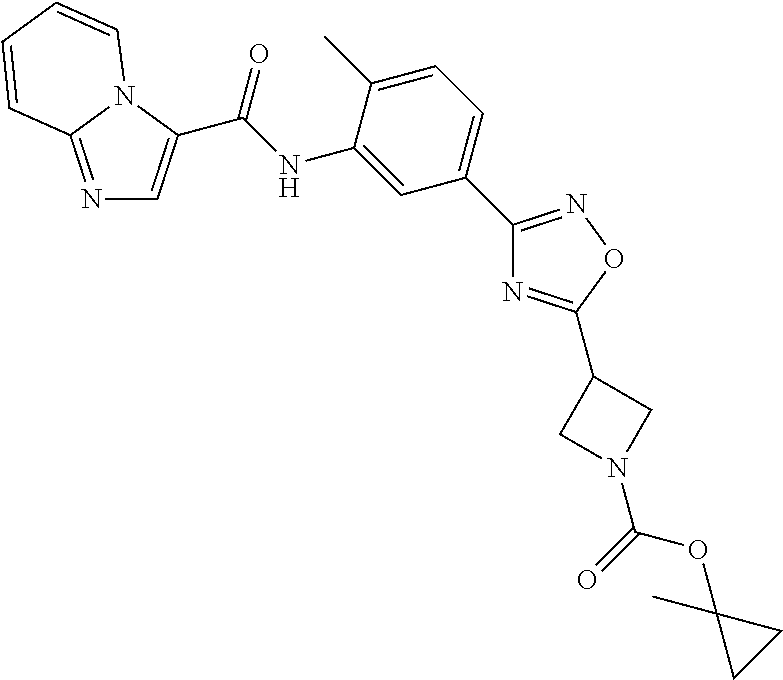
N1=C2N(C(C(NC3=CC(C4=NOC(C5CN(C(=O)OC6(C)CC6)C5)=N4)=CC=C3C)=O)=C1)C=CC=C2
